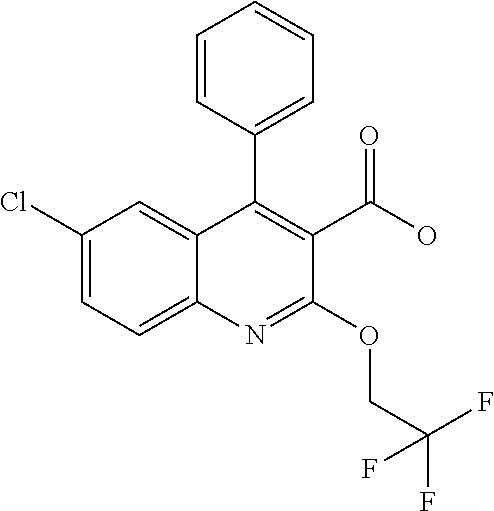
C1(Cl)=CC=C2C(=C1)C(C1=CC=CC=C1)=C(C(O)=O)C(OCC(F)(F)F)=N2
